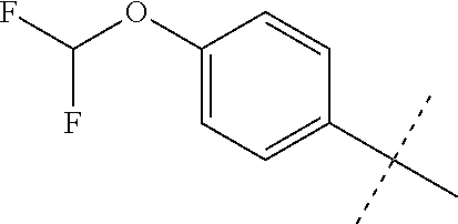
CC(C)(C)C1=CC=C(OC(F)F)C=C1
